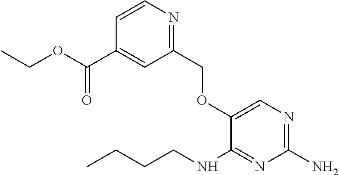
C1(N)=NC=C(OCC2=NC=CC(C(OCC)=O)=C2)C(NCCCC)=N1
